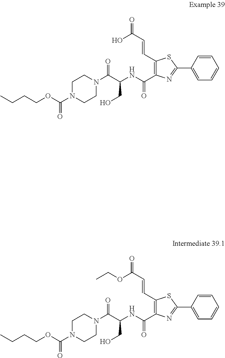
C1N(C(OCCCC)=O)CCN(C(C(NC(=O)C2=C(C=CC(=O)O)SC(C3=CC=CC=C3)=N2)CO)=O)C1.C1N(C(OCCCC)=O)CCN(C(C(NC(=O)C2=C(C=CC(=O)OCC)SC(C3=CC=CC=C3)=N2)CO)=O)C1
